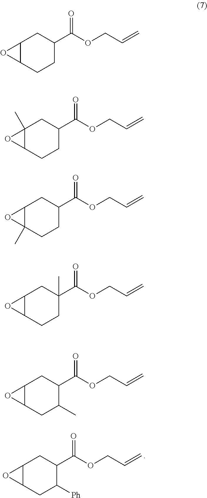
C12C(CC([Ph])C(C(OCC=C)=O)C1)O2.C12C(CCC(C(OCC=C)=O)C1)O2.C12(C)C(CCC(C(OCC=C)=O)C1)O2.C12C(C)(CCC(C(OCC=C)=O)C1)O2.C12C(CCC(C(OCC=C)=O)(C)C1)O2.C12C(CC(C)C(C(OCC=C)=O)C1)O2
